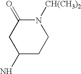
C1(N)CCN([CH(CH3)2])C(=O)C1
